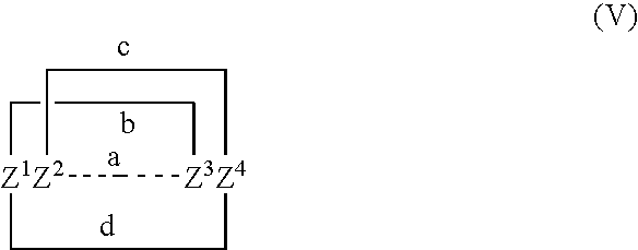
[Z1Z2]123C[Z3Z4](CCC1)(CC2)CC3
